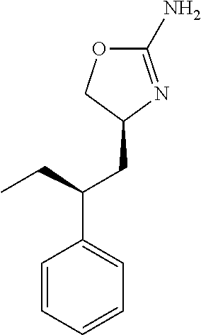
C1=CC=CC=C1C(CC)CC1N=C(N)OC1
